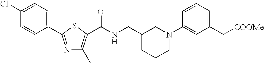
C(NCC1CCCN(C2=CC(C[COOMe])=CC=C2)C1)(=O)C1=C(C)N=C(C2=CC=C(Cl)C=C2)S1
